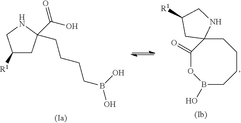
C12(CCCCB(O)OC1=O)NCC([R1])C2.C(CCCB(O)O)C1(C(O)=O)CC([R1])CN1
